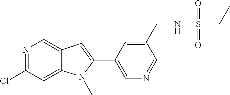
N1=C(Cl)C=C2C(=C1)C=C(C1=CN=CC(CNS(=O)(=O)CC)=C1)N2C
